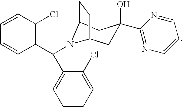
C1C2CCC(CC1(O)C1=NC=CC=N1)N2C(C1=CC=CC=C1Cl)C1=C(Cl)C=CC=C1
